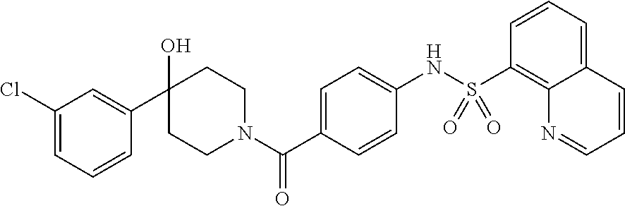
C1(O)(C2=CC(Cl)=CC=C2)CCN(C(C2=CC=C(NS(C3=C4C(=CC=C3)C=CC=N4)(=O)=O)C=C2)=O)CC1
